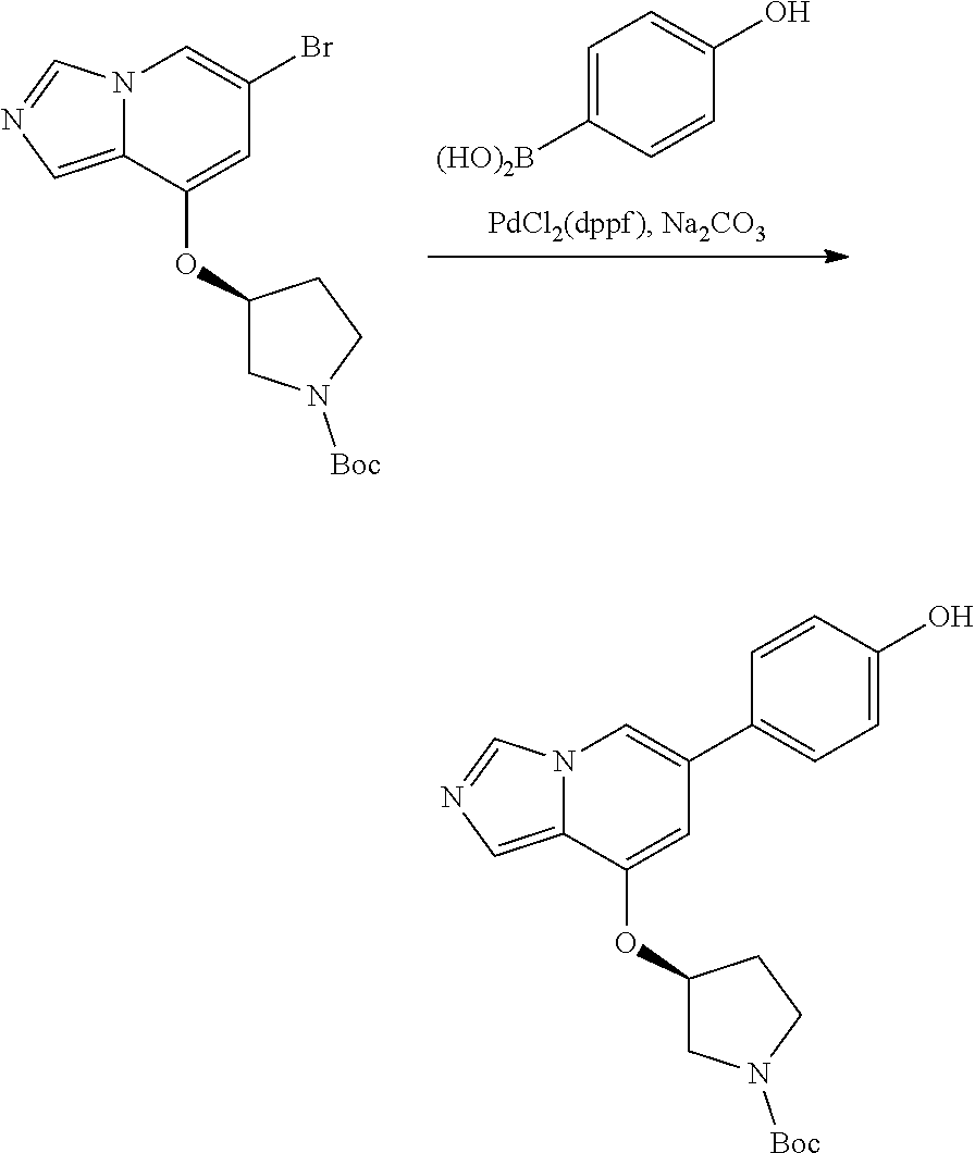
C1=C([(HO)2B])C=CC(O)=C1.N12C(=CN=C1)C(OC1CN([Boc])CC1)=CC(Br)=C2.N12C(=CN=C1)C(OC1CN([Boc])CC1)=CC(C1=CC=C(O)C=C1)=C2
